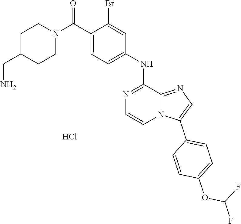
C1=C(NC2=NC=CN3C2=NC=C3C2=CC=C(OC(F)F)C=C2)C=C(Br)C(C(N2CCC(CN)CC2)=O)=C1.Cl
